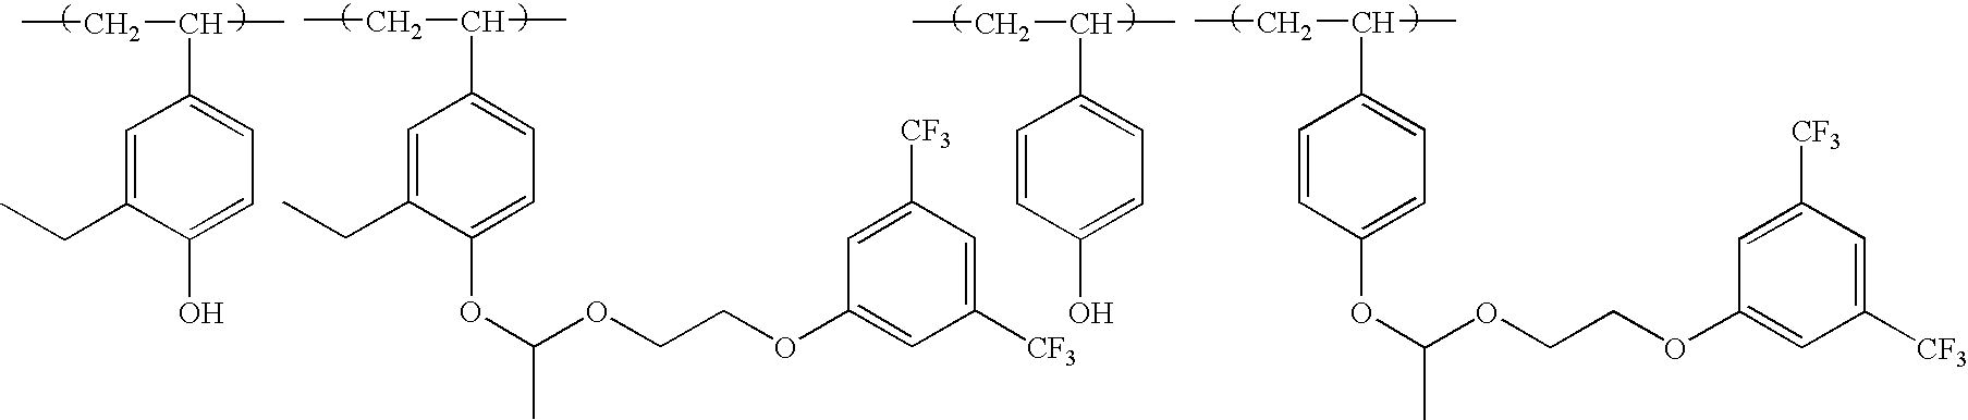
CCC(C)C1=CC=C(O)C(CC)=C1.CCC(C)C1=CC=C(OC(OCCOC2=CC([CF3])=CC([CF3])=C2)C)C(CC)=C1.CCC(C)C1=CC=C(O)C=C1.CCC(C)C1=CC=C(OC(OCCOC2=CC([CF3])=CC([CF3])=C2)C)C=C1
